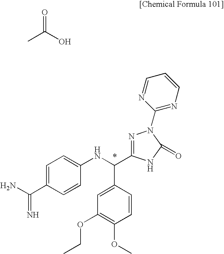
C1=C(C(N)=N)C=CC(NC(C2=CC(OCC)=C(OC)C=C2)C2=NN(C3=NC=CC=N3)C(=O)N2)=C1.CC(=O)O
